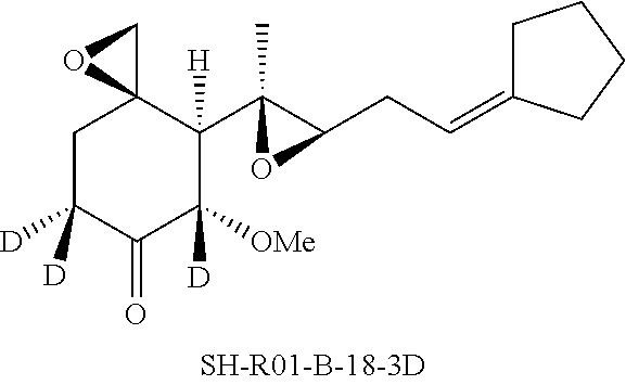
C1C([D])([D])C(=O)C([OMe])([D])C(C2(C)C(CC=C3CCCC3)O2)([H])C12CO2
